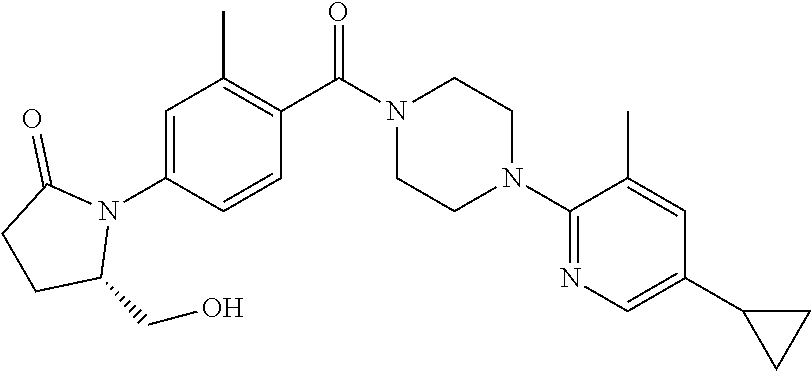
C1=C(N2C(=O)CCC2CO)C=CC(C(N2CCN(C3=NC=C(C4CC4)C=C3C)CC2)=O)=C1C
